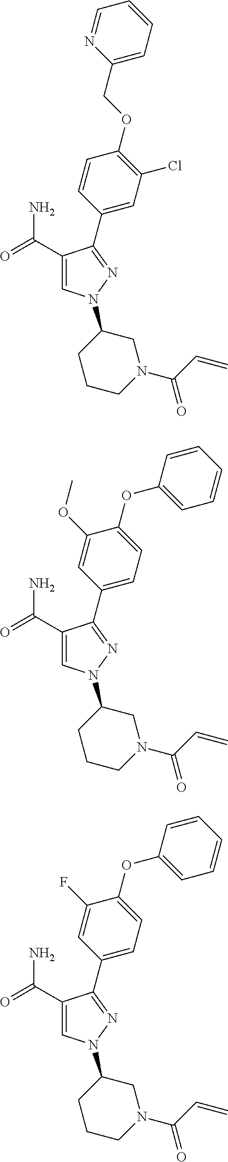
C1=CC(C2=NN(C3CCCN(C(=O)C=C)C3)C=C2C(=O)N)=CC(Cl)=C1OCC1=CC=CC=N1.C1(OC)=CC(C2=NN(C3CCCN(C(=O)C=C)C3)C=C2C(=O)N)=CC=C1OC1=CC=CC=C1.C1(F)=CC(C2=NN(C3CCCN(C(=O)C=C)C3)C=C2C(=O)N)=CC=C1OC1=CC=CC=C1
